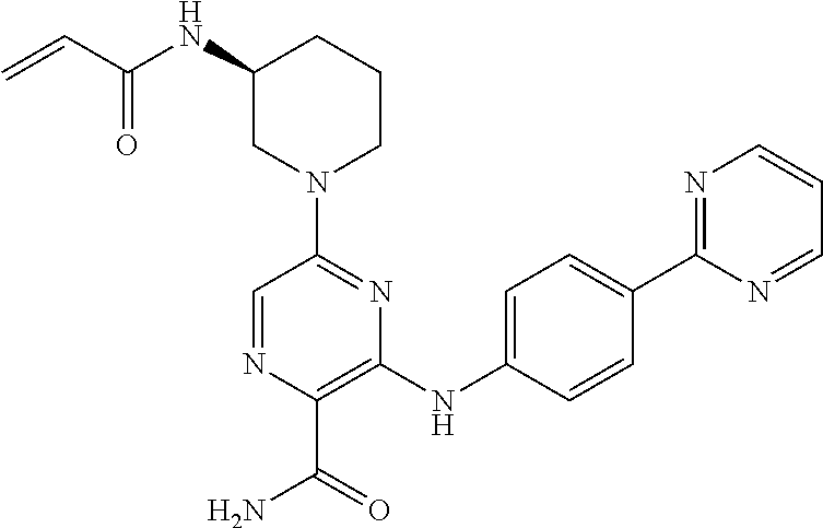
C1(NC(C=C)=O)CN(C2=NC(NC3=CC=C(C4=NC=CC=N4)C=C3)=C(C(N)=O)N=C2)CCC1
